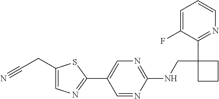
C1(C2=CN=C(NCC3(C4=NC=CC=C4F)CCC3)N=C2)=NC=C(CC#N)S1
